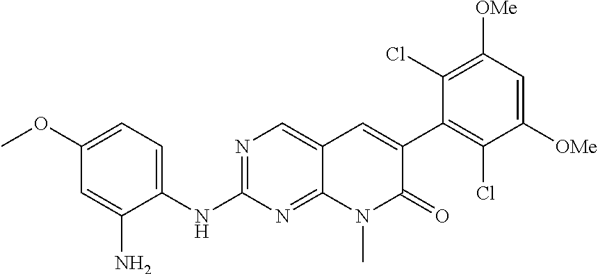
C1(NC2=NC=C3C(=N2)N(C)C(=O)C(C2=C(Cl)C([OMe])=CC([OMe])=C2Cl)=C3)=CC=C(OC)C=C1N
